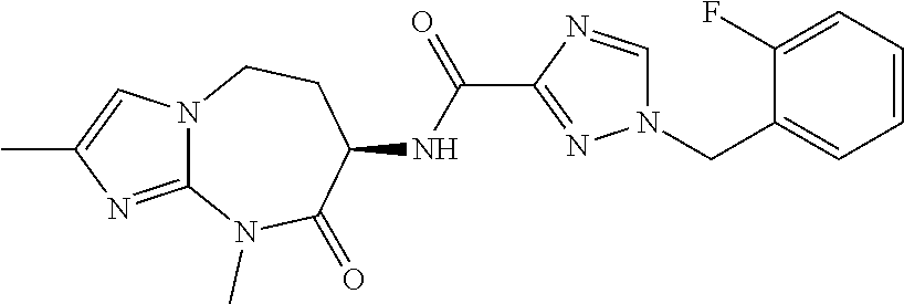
N12C(=NC(C)=C1)N(C)C(=O)C(NC(C1=NN(CC3=CC=CC=C3F)C=N1)=O)CC2
